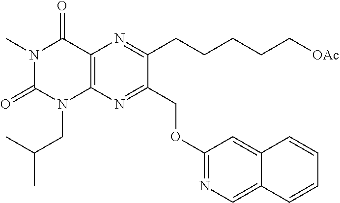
C12=C(N=C(COC3=NC=C4C(=C3)C=CC=C4)C(CCCCC[OAc])=N1)N(CC(C)C)C(=O)N(C)C2=O
